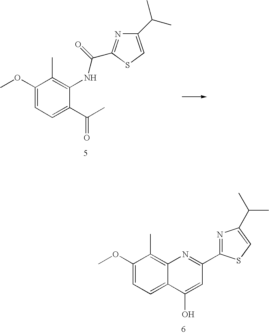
C1(OC)=CC=C2C(=C1C)N=C(C1=NC(C(C)C)=CS1)C=C2O.C1(OC)=CC=C(C(C)=O)C(NC(=O)C2=NC(C(C)C)=CS2)=C1C
